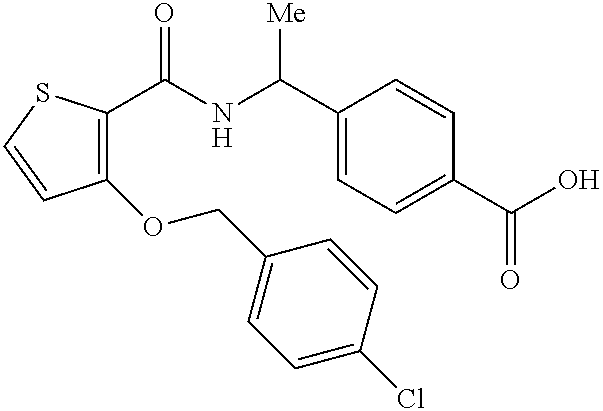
C1(OCC2=CC=C(Cl)C=C2)=C(C(NC(C2=CC=C(C(O)=O)C=C2)[Me])=O)SC=C1
